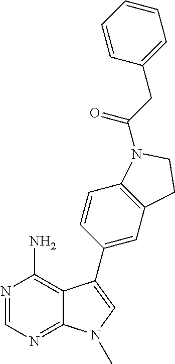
N1=CN=C2C(=C1N)C(C1=CC3=C(C=C1)N(C(CC1=CC=CC=C1)=O)CC3)=CN2C
